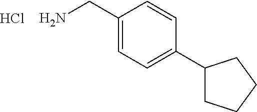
C1(CN)=CC=C(C2CCCC2)C=C1.Cl
